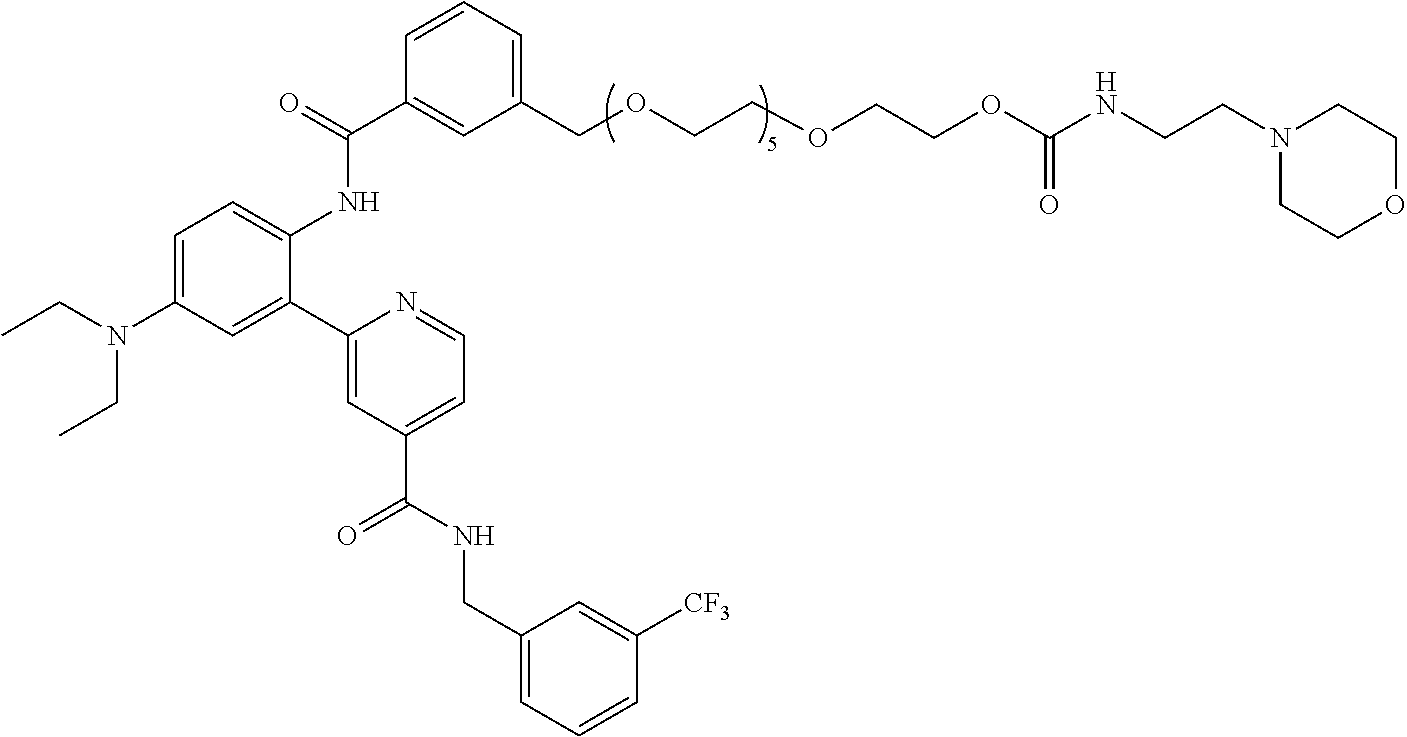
C1=C(N(CC)CC)C=C(C2=CC(C(NCC3=CC=CC([CF3])=C3)=O)=CC=N2)C(NC(C2=CC(COCCOCCOC(NCCN3CCOCC3)=O)=CC=C2)=O)=C1
